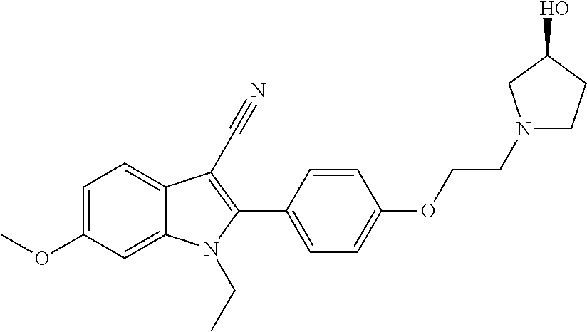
C1=C(OC)C=C2C(=C1)C(C#N)=C(C1=CC=C(OCCN3CCC(O)C3)C=C1)N2CC
